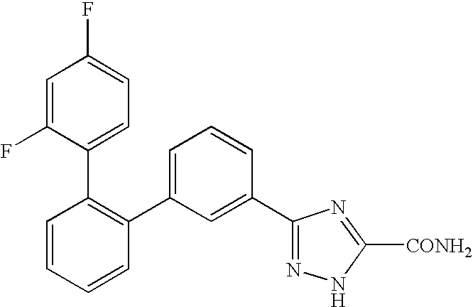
C1(C2=CC=CC(C3=NNC([CONH2])=N3)=C2)=C(C2=CC=C(F)C=C2F)C=CC=C1
